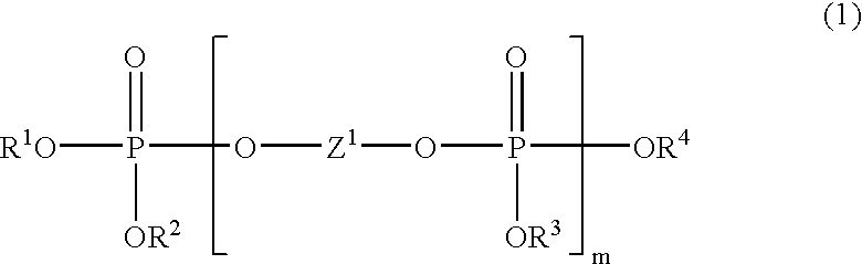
[R1O]P(=O)(O[Z1]OP(=O)([OR3])[OR4])[OR2]
